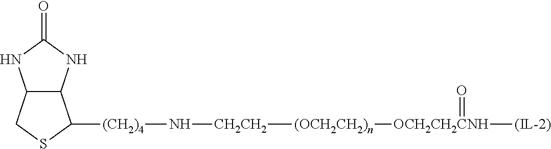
[(OCH2CH2)n]([CH2CH2]N[(CH2)4]C1C2C(CS1)NC(=O)N2)[OCH2CH2CNH]([(IL-2)])=O
